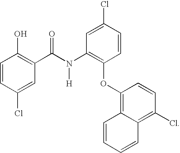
C1=CC(Cl)=CC(C(N(C2=C(OC3=C4C(=C(Cl)C=C3)C=CC=C4)C=CC(Cl)=C2)[H])=O)=C1O
